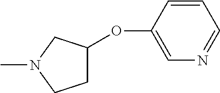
C1C(OC2=CN=CC=C2)CN(C)C1
